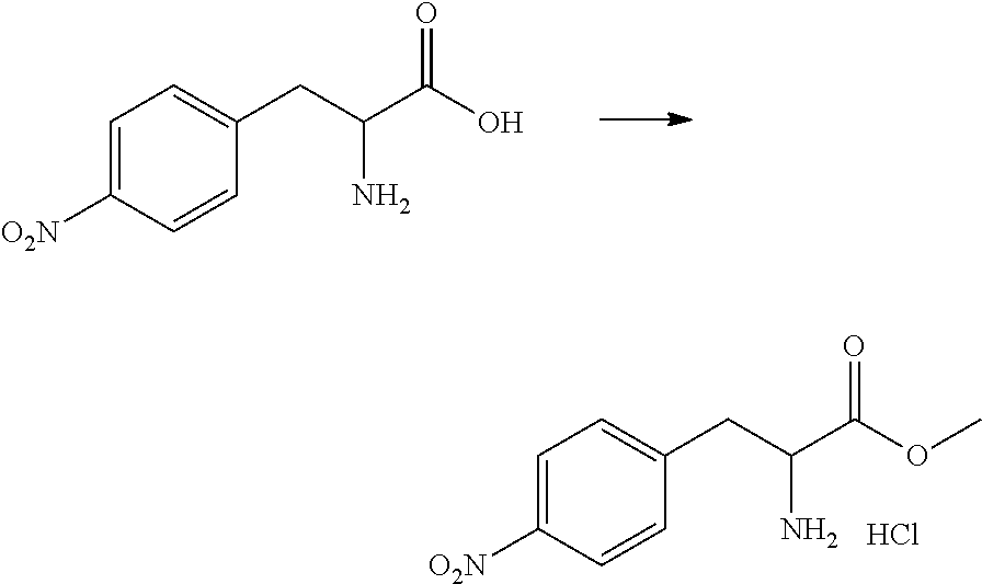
C1=C([O2N])C=CC(CC(C(O)=O)N)=C1.C1=C([O2N])C=CC(CC(C(OC)=O)N)=C1.Cl
